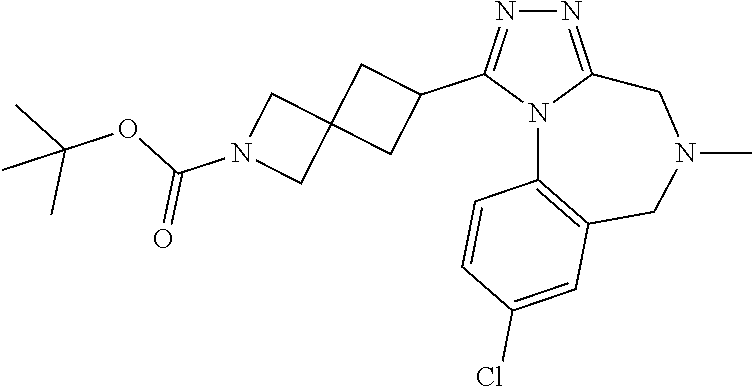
N1=C2N(C(C3CC4(C3)CN(C(OC(C)(C)C)=O)C4)=N1)C1=C(CN(C)C2)C=C(Cl)C=C1
